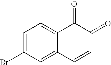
C1=C(Br)C=C2C(=C1)C(=O)C(=O)C=C2
